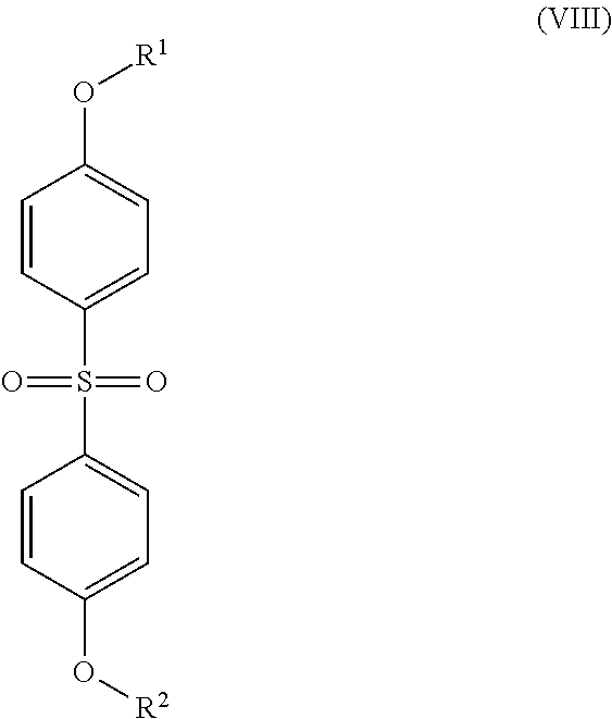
C1=CC(S(=O)(=O)C2=CC=C(O[R2])C=C2)=CC=C1O[R1]
